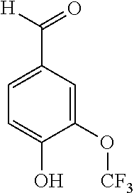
C1(O[CF3])=CC(C(=O)[H])=CC=C1O
